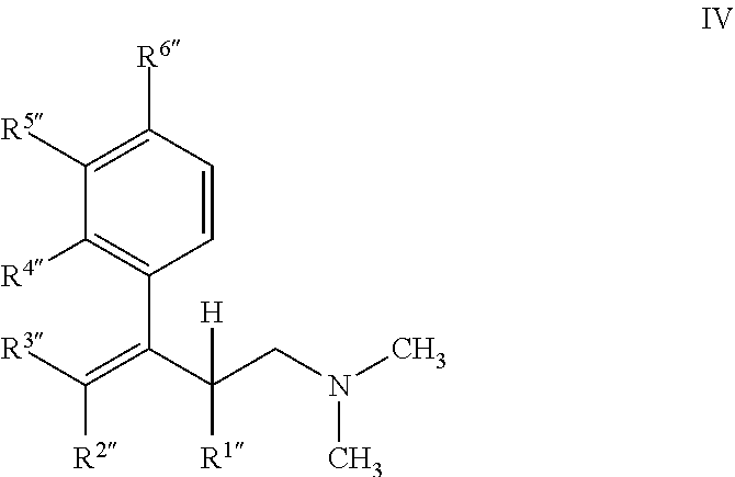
C1=CC([R6])=C([R5])C([R4])=C1C(C(CN(C)C)([R1])[H])=C([R3])[R2]
